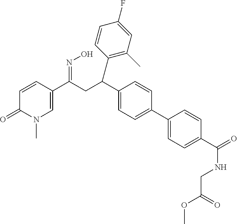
C1=CC(C(=NO)CC(C2=CC=C(C3=CC=C(C(=O)NCC(=O)OC)C=C3)C=C2)C2=C(C)C=C(F)C=C2)=CN(C)C1=O
